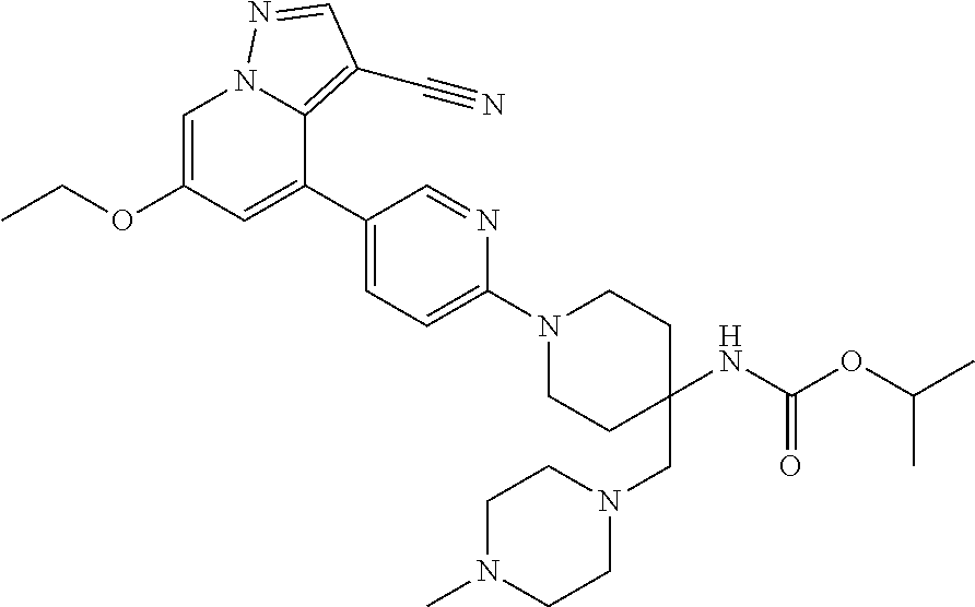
C1=C(OCC)C=C(C2=CC=C(N3CCC(CN4CCN(C)CC4)(NC(OC(C)C)=O)CC3)N=C2)C2=C(C#N)C=NN12
